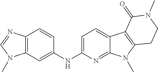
C1(NC2=CC3=C(C=C2)N=CN3C)=CC=C2C(=N1)N(C)C1=C2C(=O)N(C)CC1
